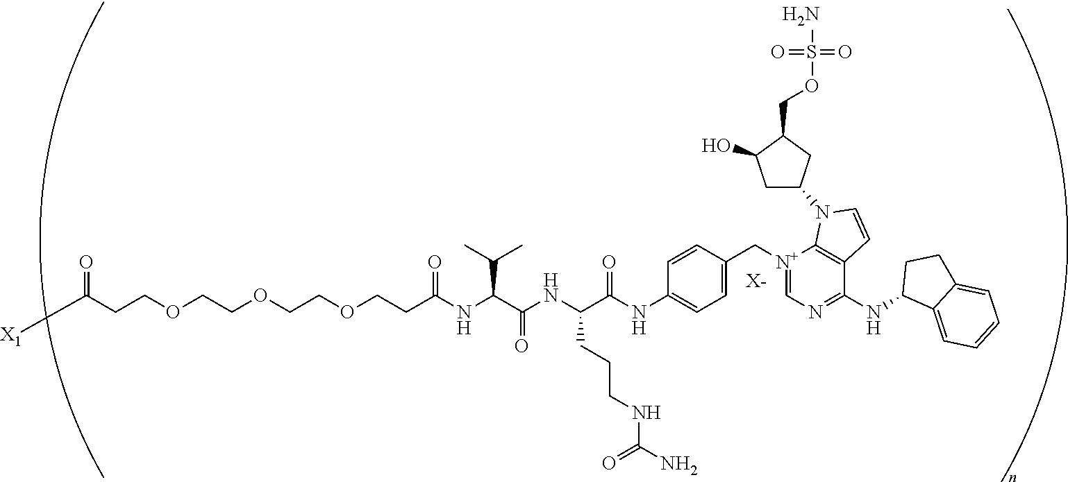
[X-].C(OCCOCCOCCC(NC(C(NC(C(NC1=CC=C(C[N+]2=CN=C(NC3C4=CC=CC=C4CC3)C3=C2N(C2CC(O)C(COS(N)(=O)=O)C2)C=C3)C=C1)=O)CCCNC(N)=O)=O)C(C)C)=O)CC(=O)[X1]
